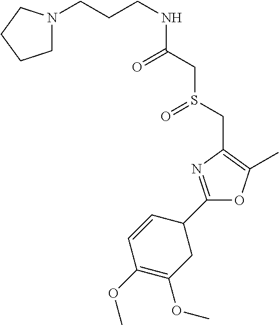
C(CCNC(CS(CC1=C(C)OC(C2CC(OC)=C(OC)C=C2)=N1)=O)=O)N1CCCC1
